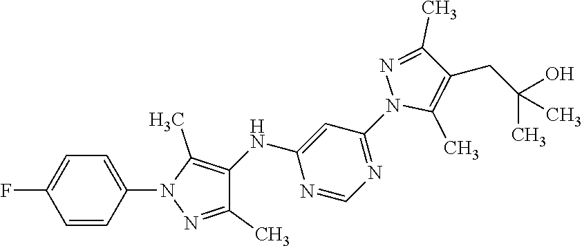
N1=C(N2C(C)=C(CC(C)(O)C)C(C)=N2)C=C(NC2=C(C)N(C3=CC=C(F)C=C3)N=C2C)N=C1
